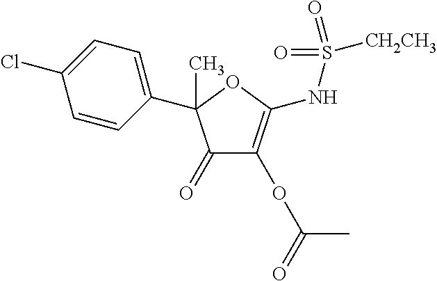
C1(C2(C)C(=O)C(OC(=O)C)=C(NS(=O)(=O)[CH2CH3])O2)=CC=C(Cl)C=C1
